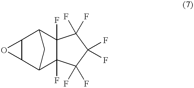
C12C(C3C4(F)C(F)(C1C3)C(F)(F)C(F)(F)C4(F)F)O2
